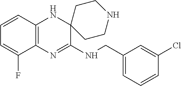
C12=C(N=C(NCC3=CC=CC(Cl)=C3)C3(N1)CCNCC3)C(F)=CC=C2
